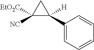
C1([NC])([EtO2C])C(C2=CC=CC=C2)([H])C1
